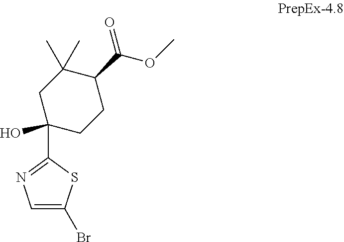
C1(O)(C2=NC=C(Br)S2)CCC(C(=O)OC)C(C)(C)C1
